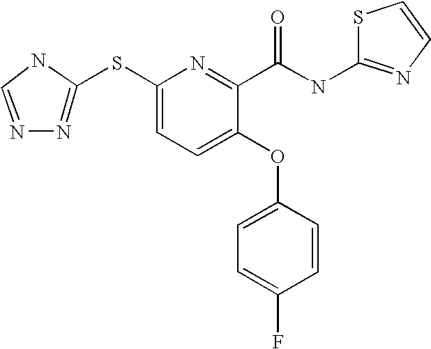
C1(SC2=NN=CN2)=CC=C(OC2=CC=C(F)C=C2)C(C(NC2=NC=CS2)=O)=N1
